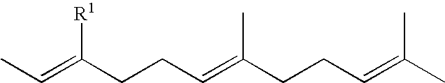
CC=C(CCC=C(CCC=C(C)C)C)[R1]
